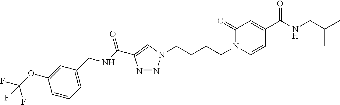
N1=NN(CCCCN2C=CC(C(NCC(C)C)=O)=CC2=O)C=C1C(NCC1=CC=CC(OC(F)(F)F)=C1)=O
